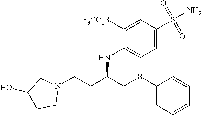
C1(SCC(CCN2CC(O)CC2)NC2=CC=C(S(N)(=O)=O)C=C2[F3CO2S])=CC=CC=C1
